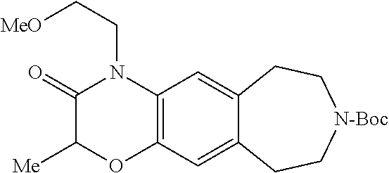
C1(=O)C([Me])OC2=C(N1CC[MeO])C=C1C(=C2)CC[N-Boc]CC1
